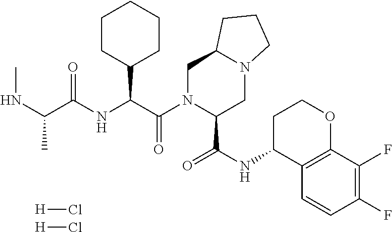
[H]Cl.[H]Cl.C1CC(C(C(N2C(C(NC3C4=C(OCC3)C(F)=C(F)C=C4)=O)CN3C(C2)CCC3)=O)NC(C(NC)C)=O)CCC1
